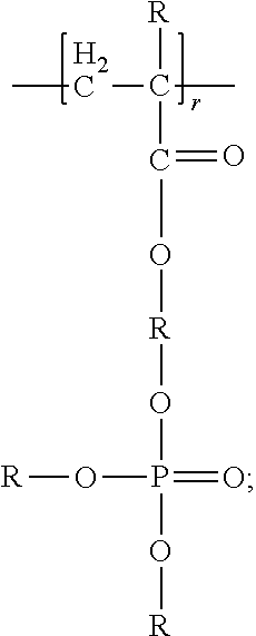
C(C([R])(C=O)C)C.CO[R]OP(O[R])(=O)O[R]
